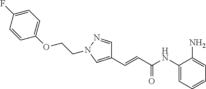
C1=C(N)C(NC(C=CC2=CN(CCOC3=CC=C(F)C=C3)N=C2)=O)=CC=C1
